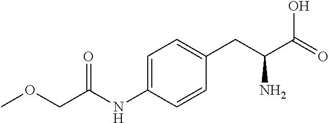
C1(CC(C(=O)O)N)=CC=C(NC(COC)=O)C=C1
